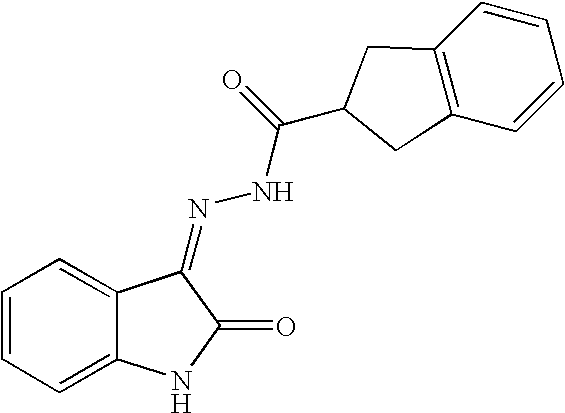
C1=CC=C2C(=C1)C(=NNC(=O)C1CC3=C(C=CC=C3)C1)C(=O)N2
